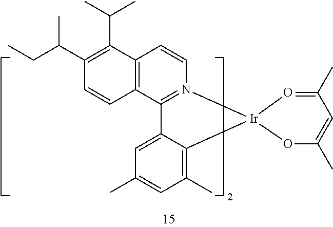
C12=C(C3=N(C=C1)[Ir]1(C4=C(C)C=C(C)C=C34)O=C(C)C=C(C)O1)C=CC(C(CC)C)=C2C(C)C
